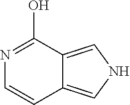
N1=C(O)C2=CNC=C2C=C1
